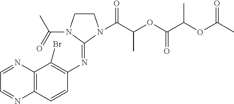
C1CN(C(=O)C)C(=NC2=C(Br)C3=C(C=C2)N=CC=N3)N1C(C(OC(C(OC(C)=O)C)=O)C)=O
